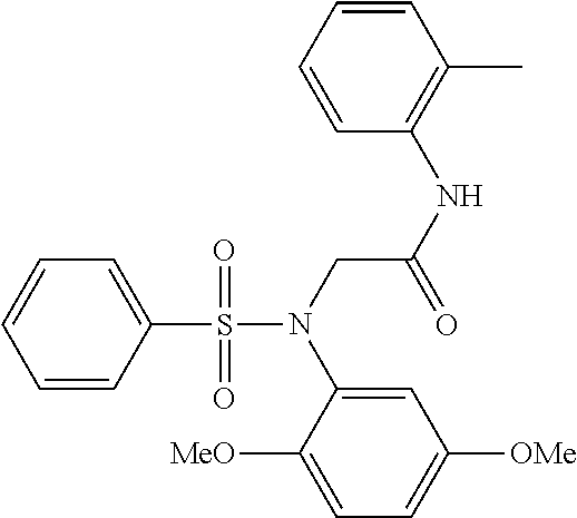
C1=CC(S(N(CC(NC2=C(C)C=CC=C2)=O)C2=CC([OMe])=CC=C2[MeO])(=O)=O)=CC=C1
